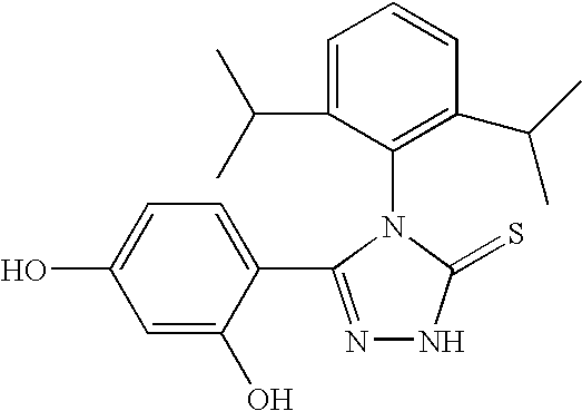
N1=C(C2=CC=C(O)C=C2O)N(C2=C(C(C)C)C=CC=C2C(C)C)C(=S)N1
